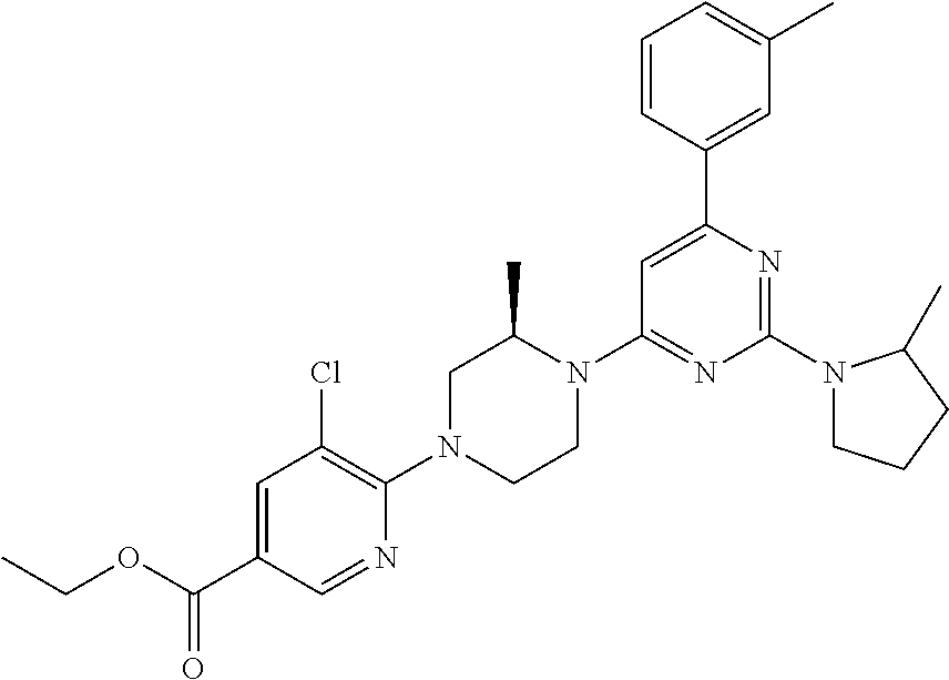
O(C(=O)C1=CC(Cl)=C(N2CCN(C3=NC(N4CCCC4C)=NC(C4=CC(C)=CC=C4)=C3)C(C)C2)N=C1)CC
